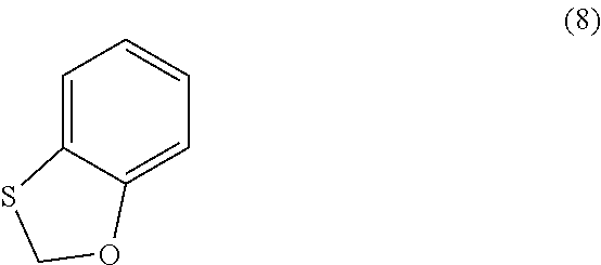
C1=C2C(=CC=C1)OCS2
